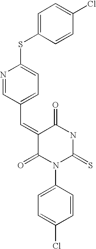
C1=C(SC2=CC=C(C=C3C(=O)N(C4=CC=C(Cl)C=C4)C(=S)NC3=O)C=N2)C=CC(Cl)=C1
